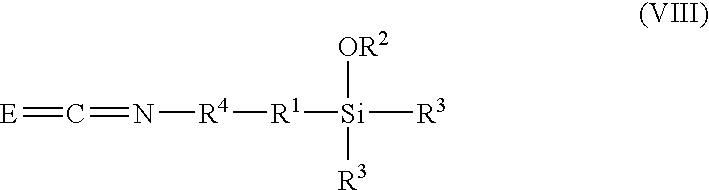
[R1]([Si]([R3])([OR2])[R3])[R4]N=C=[E]
